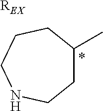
[REX].C1C(C)CCCNC1.*
